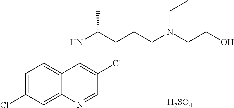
C1=C(Cl)C=C2C(=C1)C(NC(CCCN(CCO)CC)C)=C(Cl)C=N2.[H2SO4]
